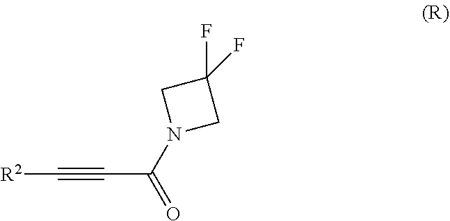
[R2]C#CC(=O)N1CC(F)(F)C1
